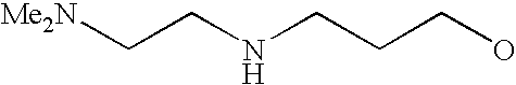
[Me2N]CCNCCCO
